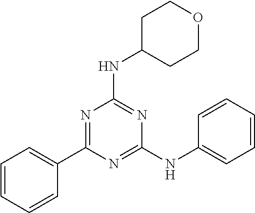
C1(C2=NC(NC3CCOCC3)=NC(NC3=CC=CC=C3)=N2)=CC=CC=C1
